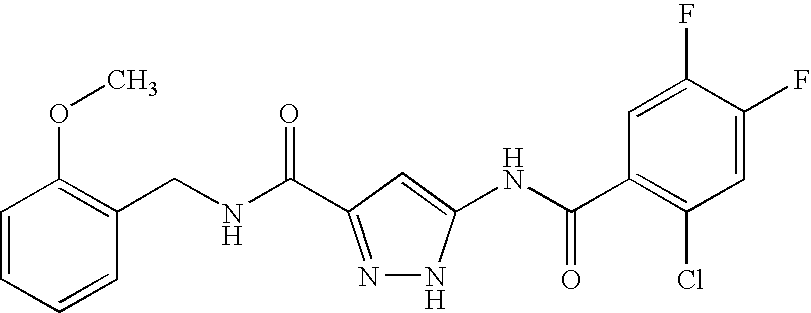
C(NC(=O)C1=NNC(NC(C2=C(Cl)C=C(F)C(F)=C2)=O)=C1)C1=C(OC)C=CC=C1
